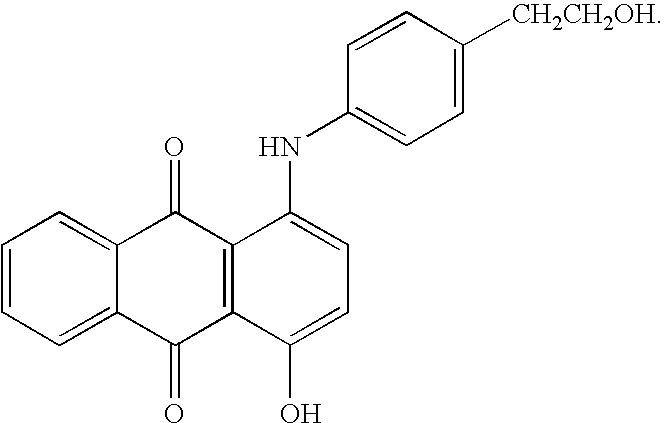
C1=CC=C2C(=C1)C(=O)C1=C(C2=O)C(O)=CC=C1NC1=CC=C([CH2CH2OH])C=C1
